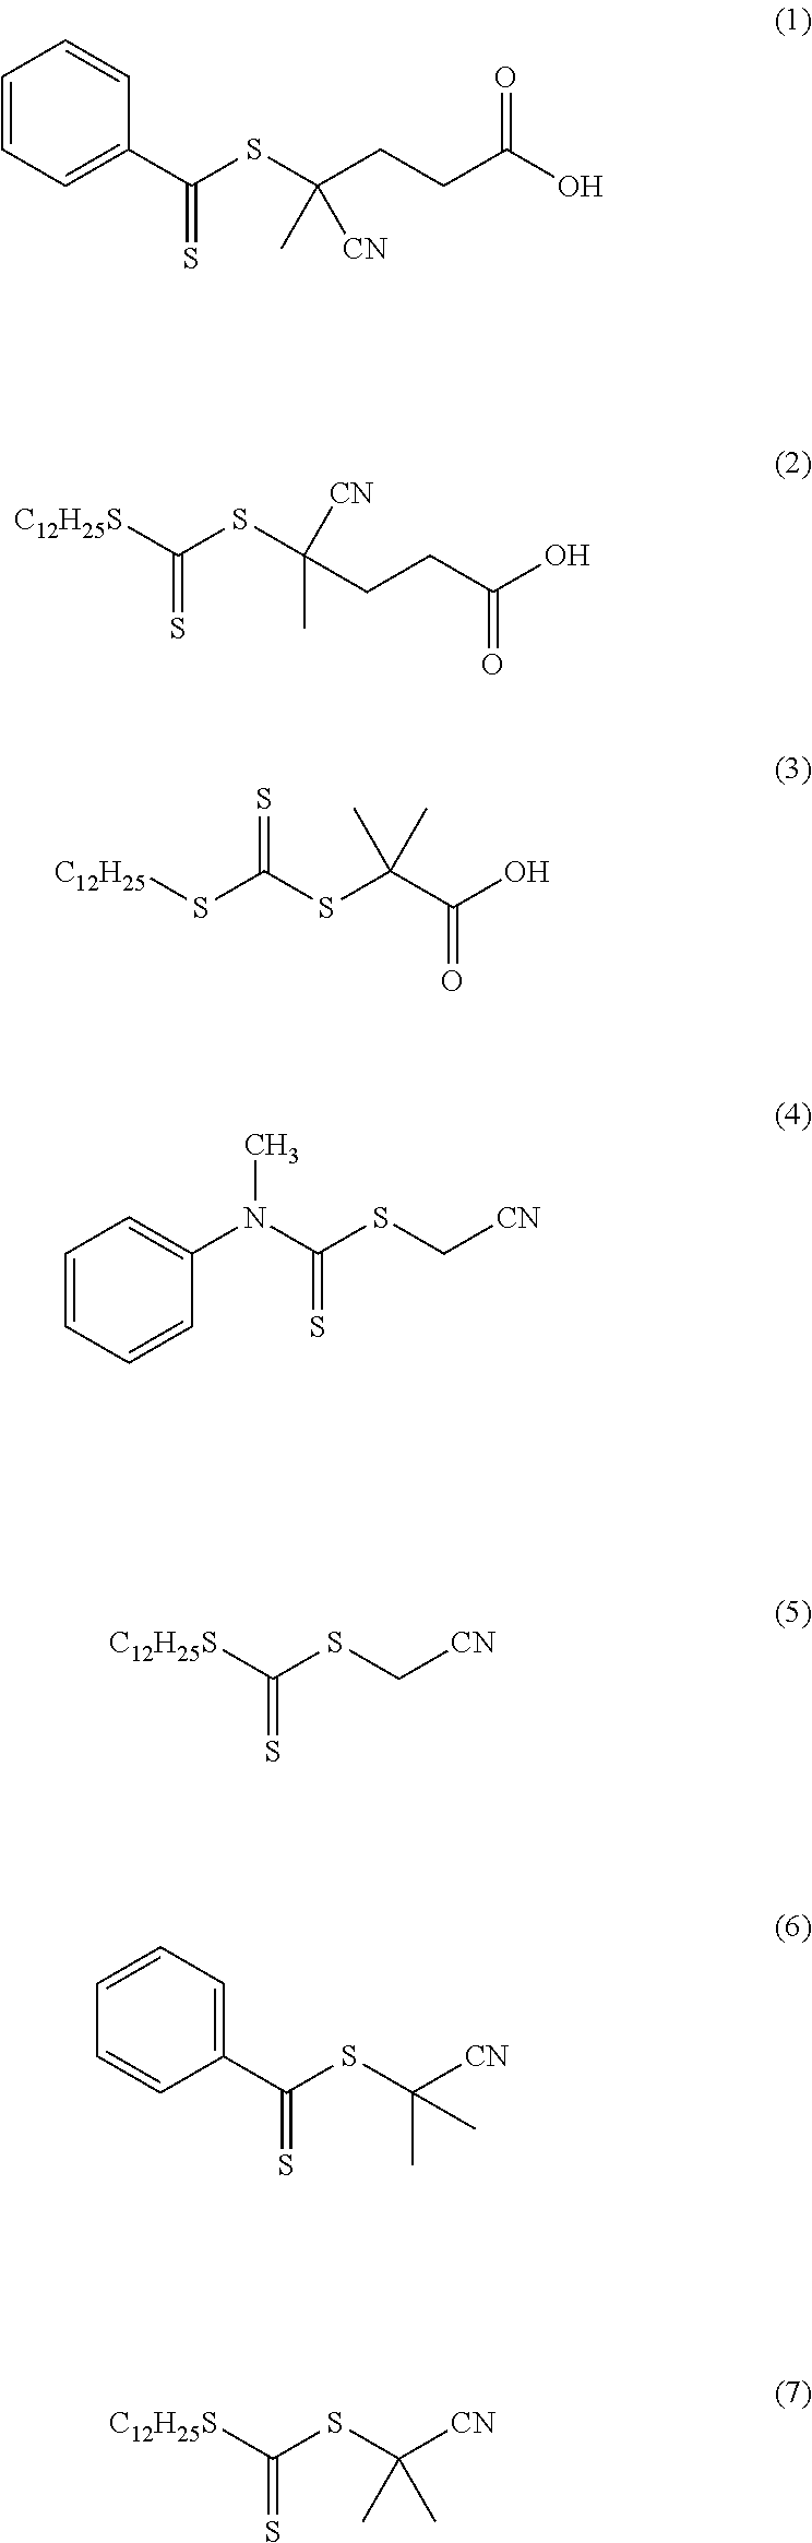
C1=CC=C(C(SC(CCC(O)=O)(C)[CN])=S)C=C1.C1=CC=CC(N(C(SC[CN])=S)C)=C1.[C12H25S]C(SC(C)([CN])CCC(O)=O)=S.[C12H25]SC(SC(C(O)=O)(C)C)=S.[C12H25S]C(SC[CN])=S.C1(C(SC([CN])(C)C)=S)=CC=CC=C1.[C12H25S]C(SC([CN])(C)C)=S
